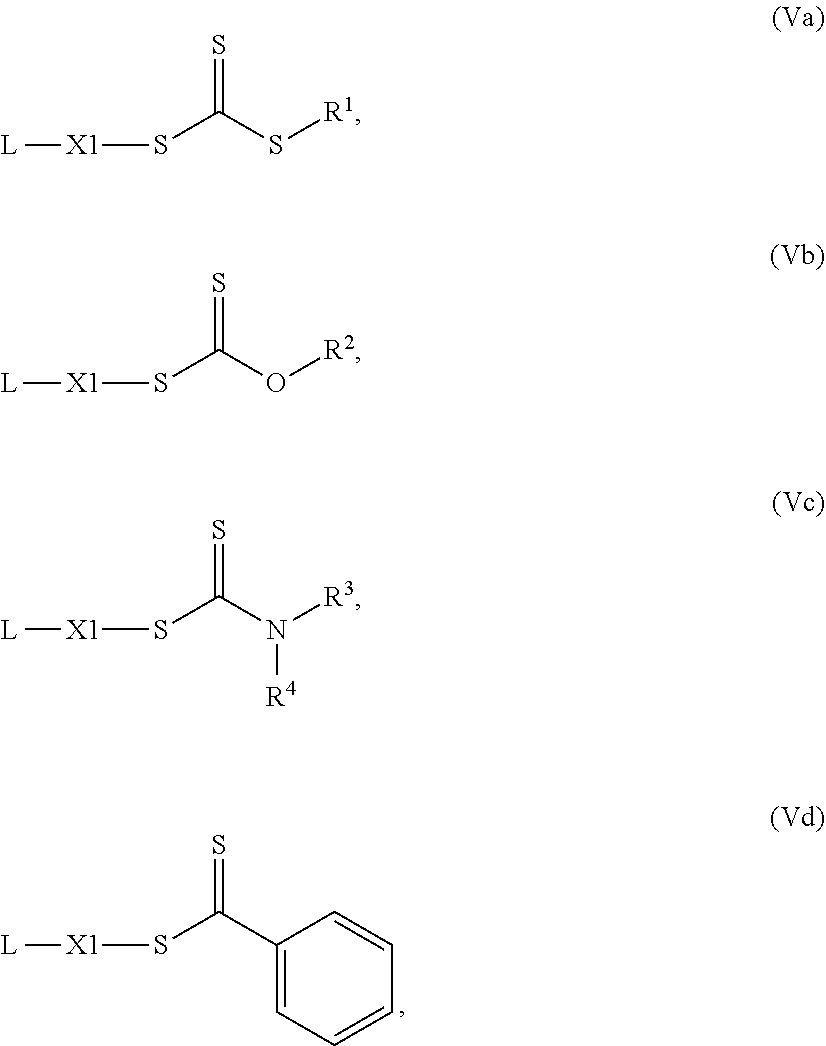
[L][X1]SC(C1=CC=CC=C1)=S.[L][X1]SC(S[R1])=S.[L][X1]SC(O[R2])=S.[L][X1]SC(N([R3])[R4])=S
